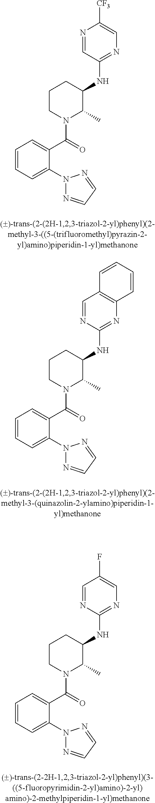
C1=CC=C(N2N=CC=N2)C(C(=O)N2C(C)C(NC3=NC=C([CF3])N=C3)CCC2)=C1.C1=CC=C(N2N=CC=N2)C(C(=O)N2C(C)C(NC3=NC4=C(C=N3)C=CC=C4)CCC2)=C1.C1=CC=C(N2N=CC=N2)C(C(=O)N2C(C)C(NC3=NC=C(F)C=N3)CCC2)=C1
